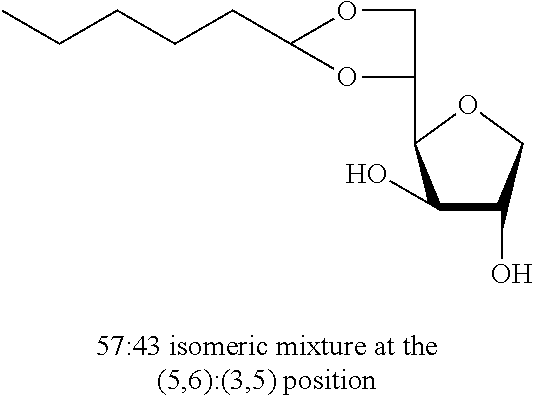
C(CCCC1OCC(C2C(O)C(O)CO2)O1)C
